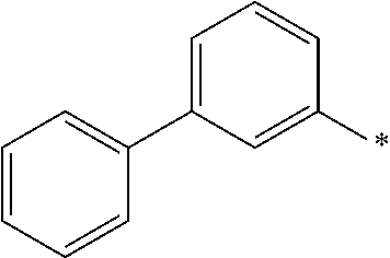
C1=C(C2=CC=CC=C2)C=C(*)C=C1
